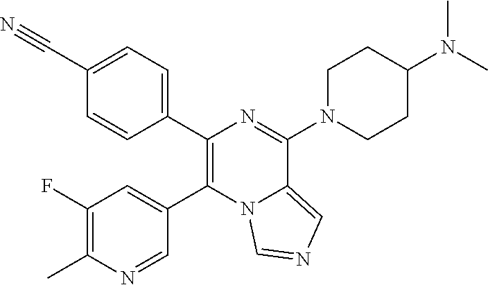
C1(C2=C(C3=CC(F)=C(C)N=C3)N3C(=CN=C3)C(N3CCC(N(C)C)CC3)=N2)=CC=C(C#N)C=C1
